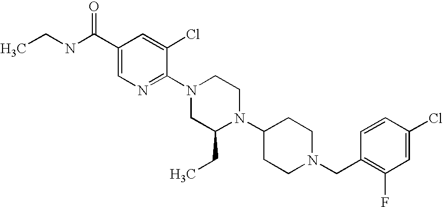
CCNC(C1=CN=C(N2CC(CC)N(C3CCN(CC4=C(F)C=C(Cl)C=C4)CC3)CC2)C(Cl)=C1)=O
